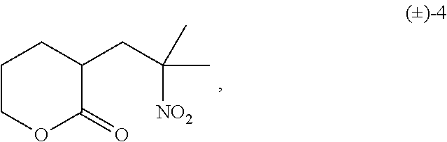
C1COC(=O)C(CC([NO2])(C)C)C1
